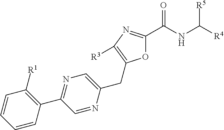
O1C(C(NC([R4])[R5])=O)=NC([R3])=C1CC1=CN=C(C2=C([R1])C=CC=C2)C=N1
